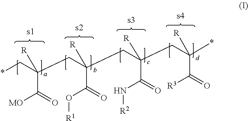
*CC(CC(C(=O)O[R1])([R])CC(C(=O)N[R2])([R])CC(C(=O)[R3])([R])*)(C([MO])=O)[R]
